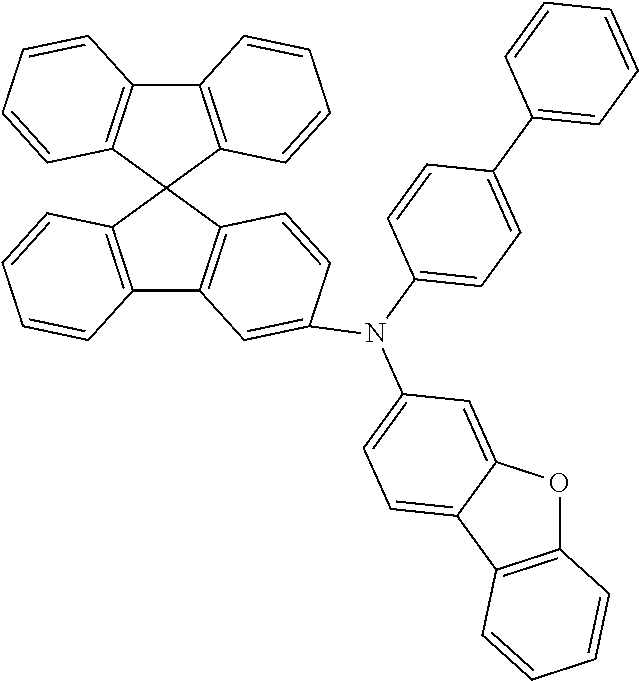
C12=C(C=CC=C1)C1(C3=C2C=C(N(C2=CC=C4C(=C2)OC2=C4C=CC=C2)C2=CC=C(C4=CC=CC=C4)C=C2)C=C3)C2=C(C3=C1C=CC=C3)C=CC=C2
